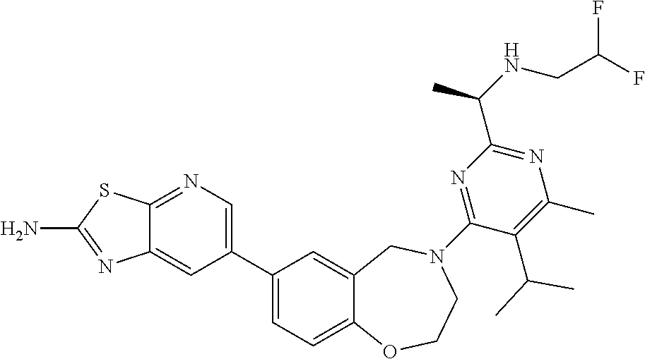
C12=NC=C(C3=CC=C4C(=C3)CN(C3=NC(C(NCC(F)F)C)=NC(C)=C3C(C)C)CCO4)C=C1N=C(N)S2
